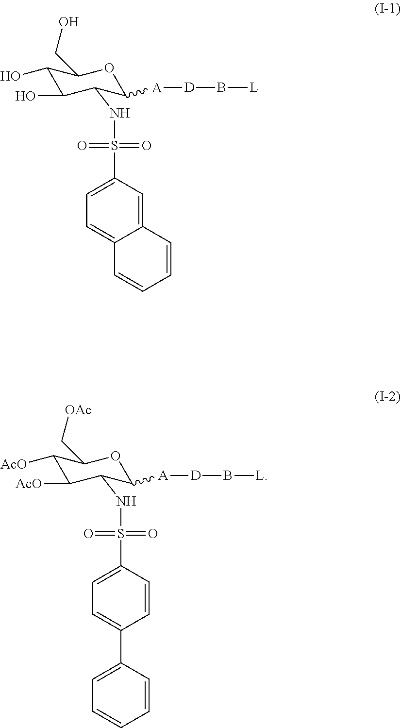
C1(NS(=O)(=O)C2=CC=C3C(=C2)C=CC=C3)C([A][D]B[L])OC(CO)C(O)C1O.C1(NS(=O)(=O)C2=CC=C(C3=CC=CC=C3)C=C2)C([A][D]B[L])OC(C[OAc])C([AcO])C1[AcO]
